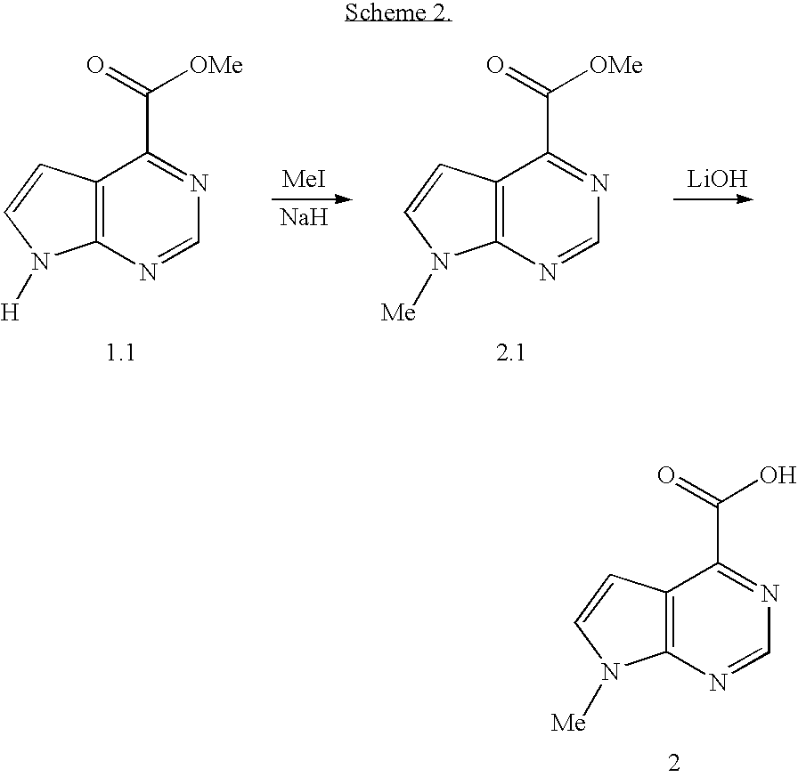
C12=C(N=CN=C1C(=O)[OMe])N([H])C=C2.[MeI].[Na].C12=C(N=CN=C1C(=O)[OMe])N([Me])C=C2.[LiOH].C12=C(N=CN=C1C(=O)O)N([Me])C=C2
